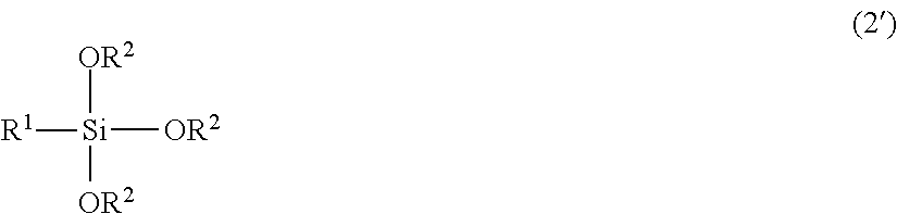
[OR2][Si]([OR2])([OR2])[R1]
